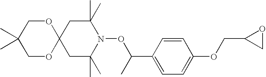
C12(CC(C)(C)N(OC(C)C3=CC=C(OCC4CO4)C=C3)C(C)(C)C1)OCC(C)(C)CO2
